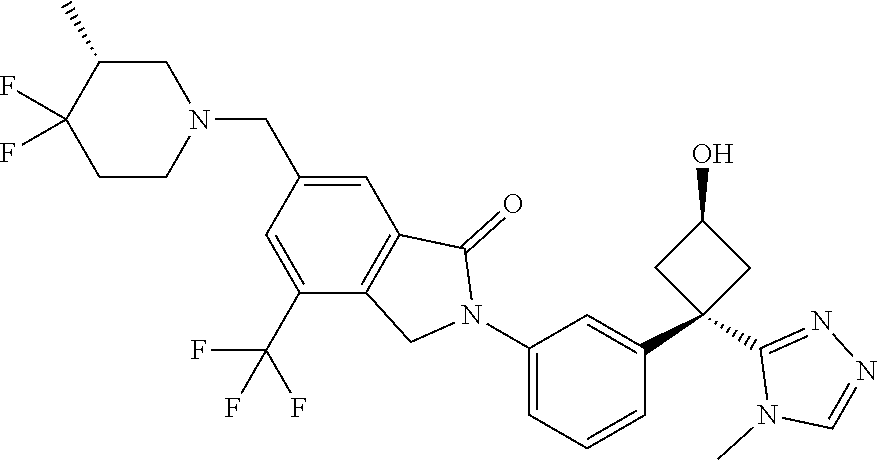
C1C(C)C(F)(F)CCN1CC1=CC2=C(C(C(F)(F)F)=C1)CN(C1=CC=CC(C3(C4=NN=CN4C)CC(O)C3)=C1)C2=O
